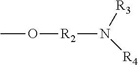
[R2](N([R3])[R4])OC
